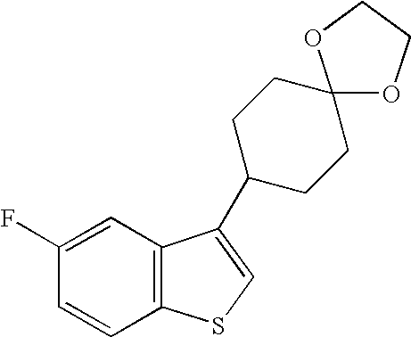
C1=CC(F)=CC2=C1SC=C2C1CCC2(CC1)OCCO2
